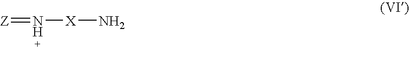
[Z]=N[X]N
